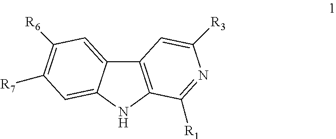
C12=C(C([R1])=NC([R3])=C1)NC1=CC([R7])=C([R6])C=C21
